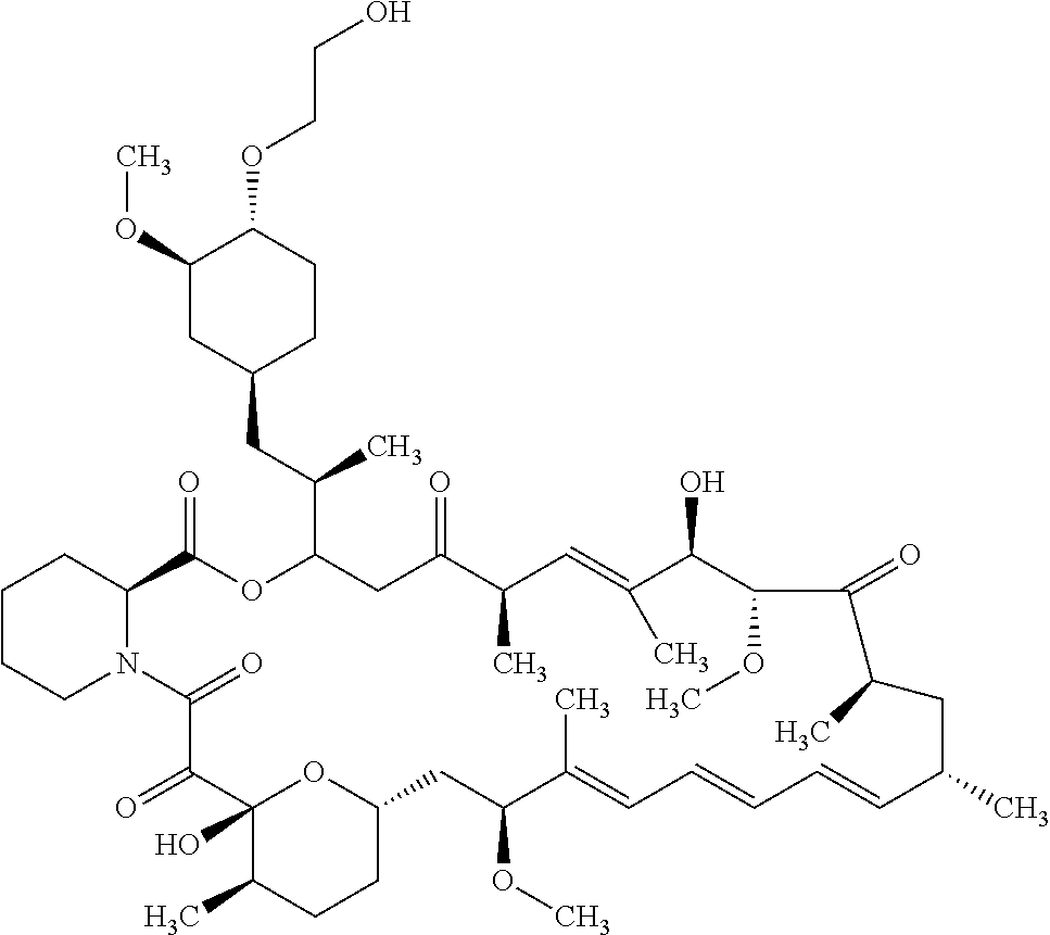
N12C(CCCC1)C(=O)OC(C(CC1CCC(OCCO)C(OC)C1)C)CC(=O)C(C)C=C(C)C(O)C(OC)C(=O)C(C)CC(C)C=CC=CC=C(C)C(OC)CC1CCC(C)C(O)(C(=O)C2=O)O1
